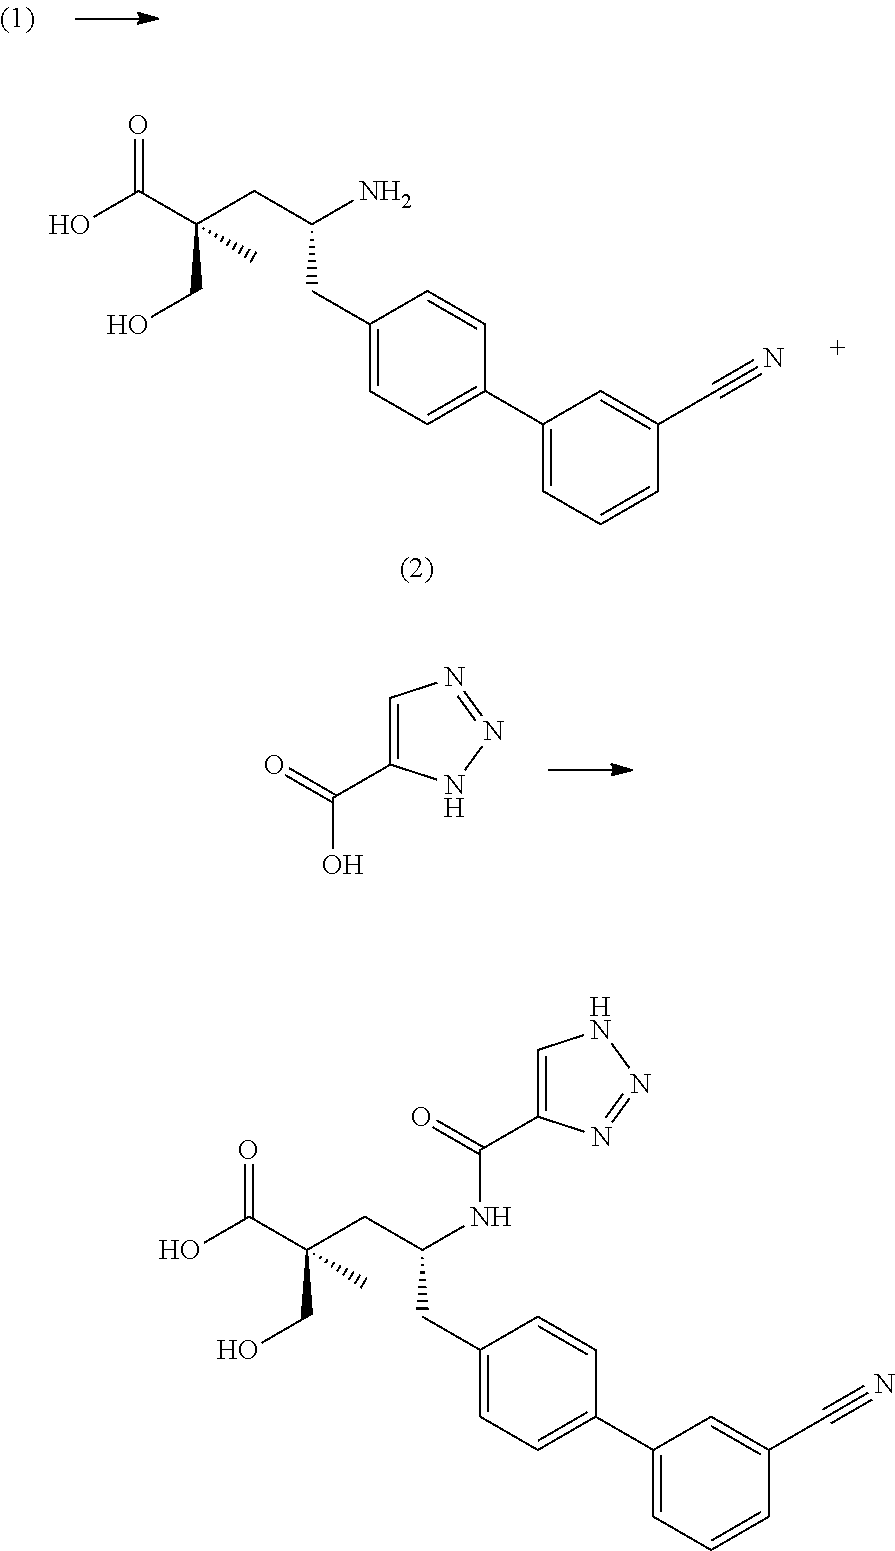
C1=C(C2=CC=C(CC(CC(C(O)=O)(CO)C)NC(C3=CNN=N3)=O)C=C2)C=C(C#N)C=C1.C1=C(C2=CC=C(CC(CC(C(O)=O)(CO)C)N)C=C2)C=C(C#N)C=C1.OC(C1=CN=NN1)=O
